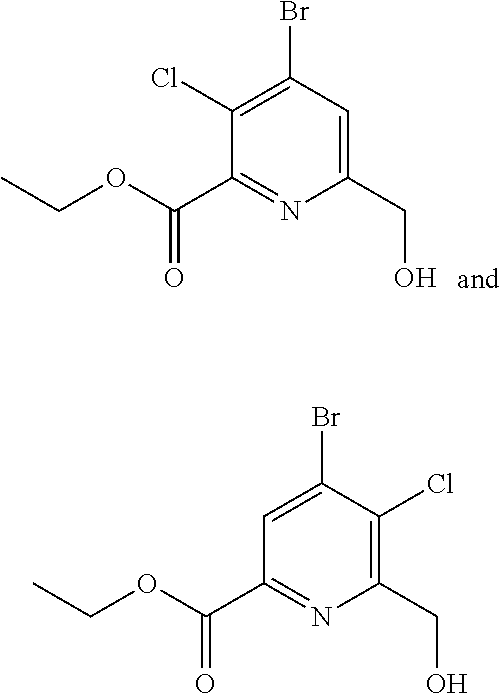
C1(Cl)=C(Br)C=C(CO)N=C1C(OCC)=O.C1=C(Br)C(Cl)=C(CO)N=C1C(OCC)=O
